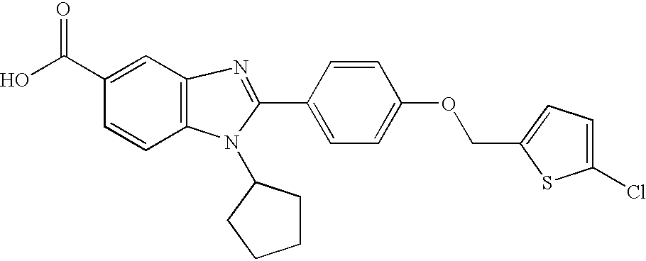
C1=CC2=C(C=C1C(O)=O)N=C(C1=CC=C(OCC3=CC=C(Cl)S3)C=C1)N2C1CCCC1
